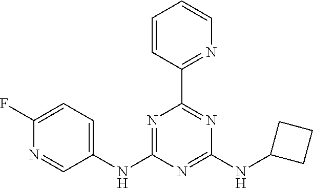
C1=CC(C2=NC(NC3CCC3)=NC(NC3=CC=C(F)N=C3)=N2)=NC=C1
